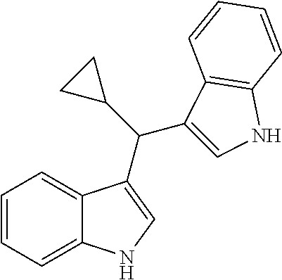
C1=CC=C2C(=C1)C(C(C1CC1)C1=CNC3=C1C=CC=C3)=CN2
